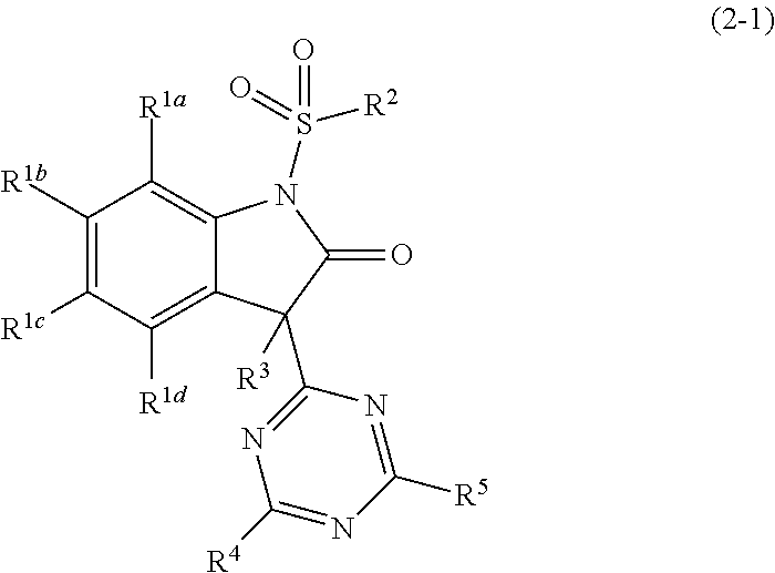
C1([R1b])=C([R1c])C([R1d])=C2C(=C1[R1a])N(S(=O)([R2])=O)C(=O)C2(C1=NC([R4])=NC([R5])=N1)[R3]
